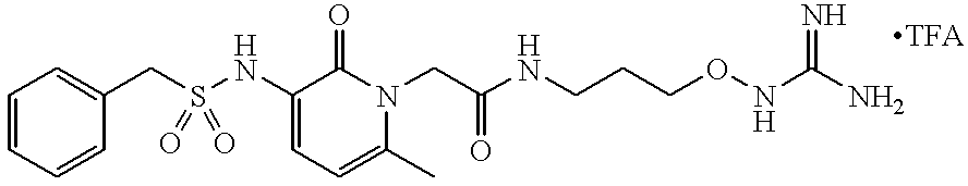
C1=CC=CC(CS(NC2=CC=C(C)N(CC(NCCCONC(N)=N)=O)C2=O)(=O)=O)=C1
